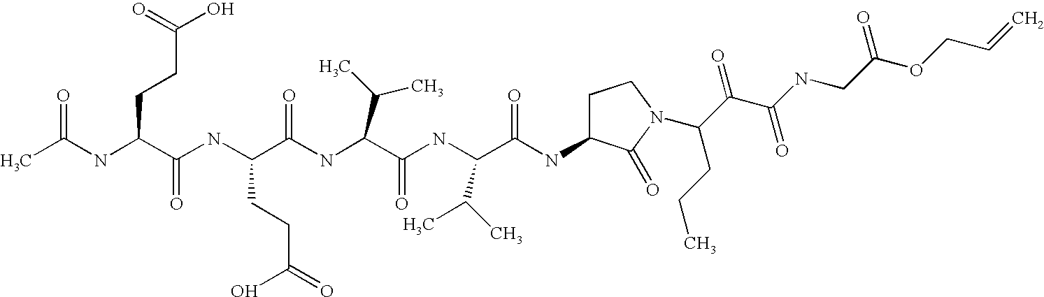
CC(NC(C(NC(C(NC(C(NC(C(=O)NC1CCN(C(C(C(NCC(OCC=C)=O)=O)=O)CCC)C1=O)C(C)C)=O)C(C)C)=O)CCC(=O)O)=O)CCC(O)=O)=O
